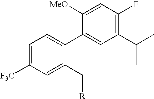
C1([MeO])=CC(F)=C(C(C)C)C=C1C1=CC=C([F3C])C=C1C[R]
